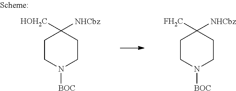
C1CN([BOC])CCC1([FH2C])[NHCbz].C1CN([BOC])CCC1([HOH2C])[NHCbz]
